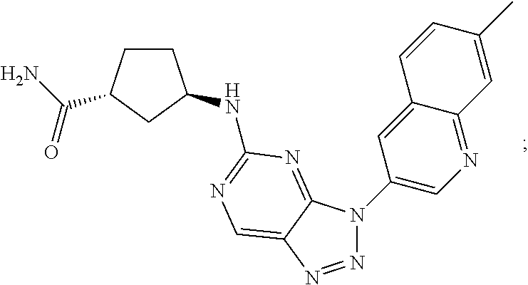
N1=NC2=CN=C(NC3CCC(C(N)=O)C3)N=C2N1C1=CN=C2C(=C1)C=CC(C)=C2
